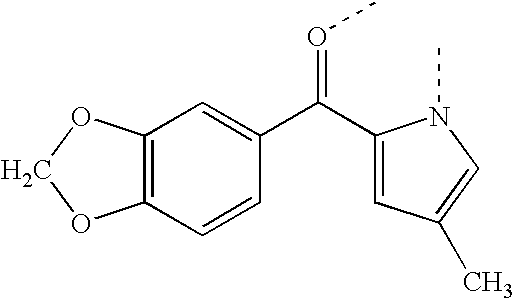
C1(C(C2=CC3=C(C=C2)OCO3)=OC)=CC(C)=CN1C
